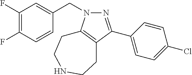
N1=C(C2=CC=C(Cl)C=C2)C2=C(N1CC1=CC(F)=C(F)C=C1)CCNCC2
